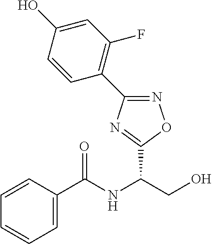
C1=CC(C(NC(CO)C2=NC(C3=C(F)C=C(O)C=C3)=NO2)=O)=CC=C1
